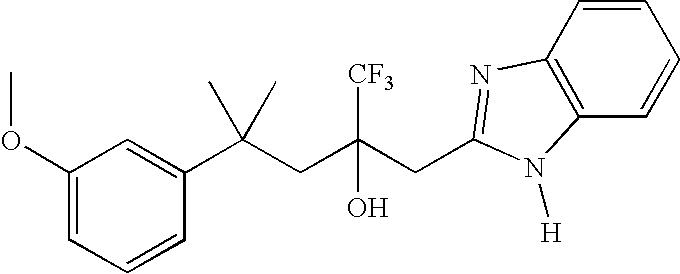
C1(OC)=CC=CC(C(CC(CC2=NC3=C(C=CC=C3)N2[H])([CF3])O)(C)C)=C1
